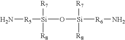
N[R5][Si]([R7])([R8])O[Si]([R7])([R8])[R6]N
